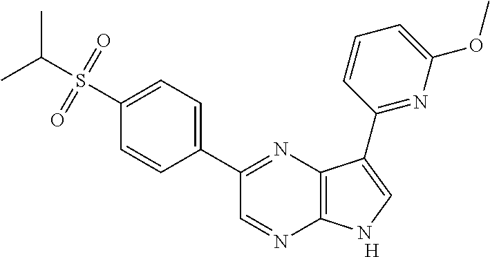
C1(C2=NC3=C(N=C2)NC=C3C2=NC(OC)=CC=C2)=CC=C(S(C(C)C)(=O)=O)C=C1.[H]
